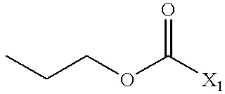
C(OC([X1])=O)CC
